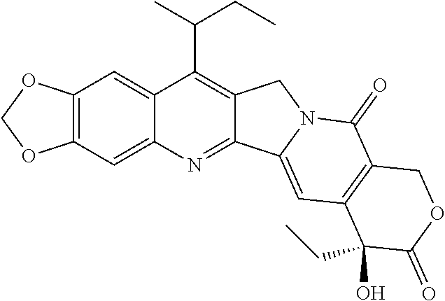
O1COC2=C1C=C1C(C(C)CC)=C3C(=NC1=C2)C1=CC2=C(C(=O)N1C3)COC(=O)C2(CC)O
